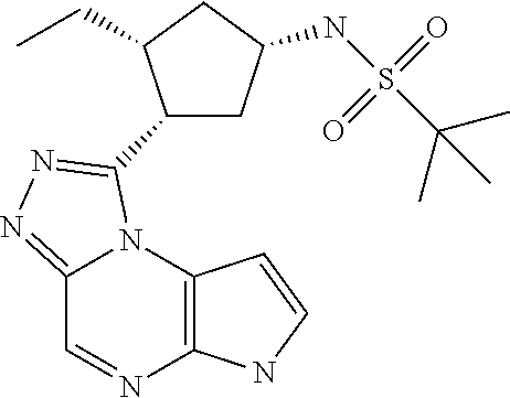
C12=C(N3C(=NN=C3C3CC(NS(C(C)(C)C)(=O)=O)CC3CC)C=N1)C=CN2
